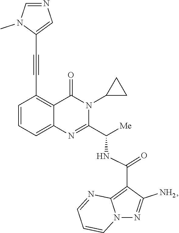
C1=CC=C2C(=C1C#CC1=CN=CN1C)C(=O)N(C1CC1)C(C([Me])NC(C1=C3N(N=C1N)C=CC=N3)=O)=N2
